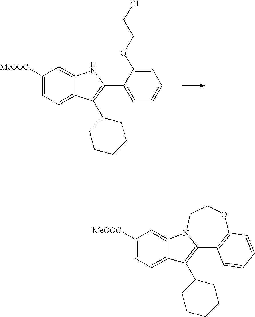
C1([MeOOC])=CC=C2C(=C1)NC(C1=CC=CC=C1OCCCl)=C2C1CCCCC1.C12=C(C3CCCCC3)C3=CC=C([MeOOC])C=C3N1CCOC1=C2C=CC=C1
